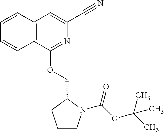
C12=C(C(OCC3CCCN3C(OC(C)(C)C)=O)=NC(C#N)=C1)C=CC=C2
